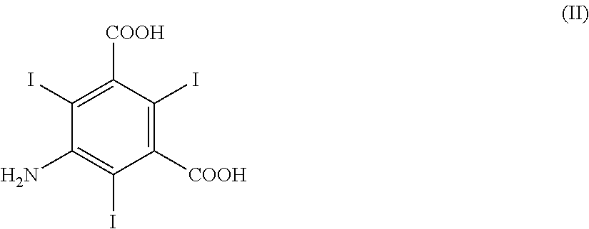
C1([COOH])=C(I)C([COOH])=C(I)C(N)=C1I
